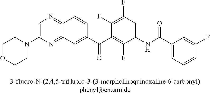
N1=C2C(=NC=C1N1CCOCC1)C=CC(C(C1=C(F)C(NC(C3=CC=CC(F)=C3)=O)=CC(F)=C1F)=O)=C2
